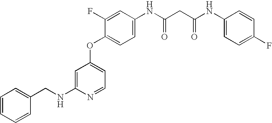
C1=C(NC(CC(NC2=CC=C(F)C=C2)=O)=O)C=C(F)C(OC2=CC=NC(NCC3=CC=CC=C3)=C2)=C1
